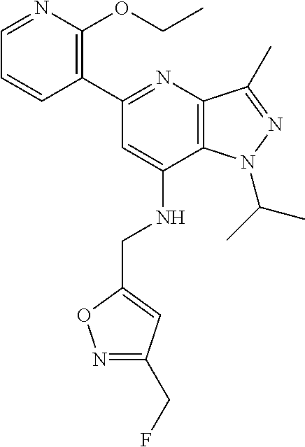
C1=NC(OCC)=C(C2=NC3=C(C(NCC4=CC(CF)=NO4)=C2)N(C(C)C)N=C3C)C=C1
